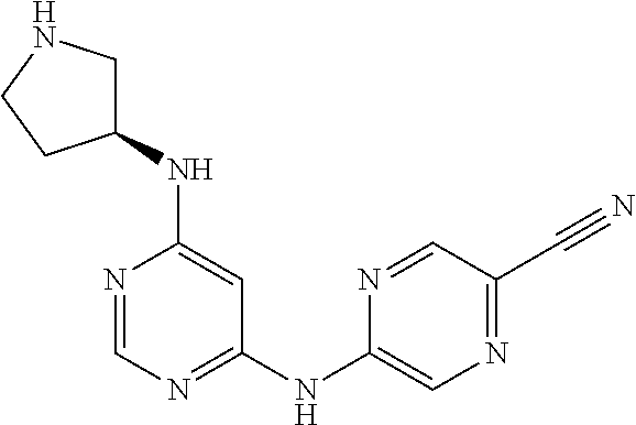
N1=CN=C(NC2=CN=C(C#N)C=N2)C=C1NC1CNCC1
